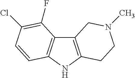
C12=C(NC3=C1C(F)=C(Cl)C=C3)CCN(C)C2
